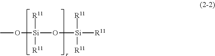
O([Si]([R11])([R11])[R11])[Si]([R11])([R11])OC
